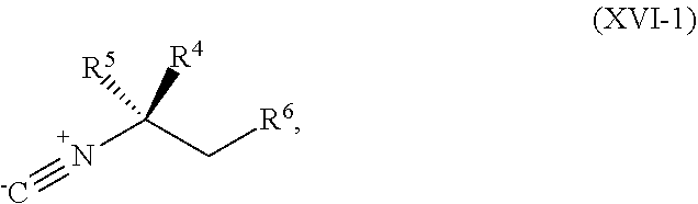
N(C([R4])(C[R6])[R5])#[-C]
